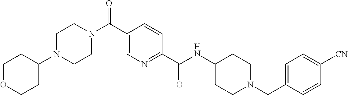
C1CN(C(C2=CN=C(C(NC3CCN(CC4=CC=C([CN])C=C4)CC3)=O)C=C2)=O)CCN1C1CCOCC1
